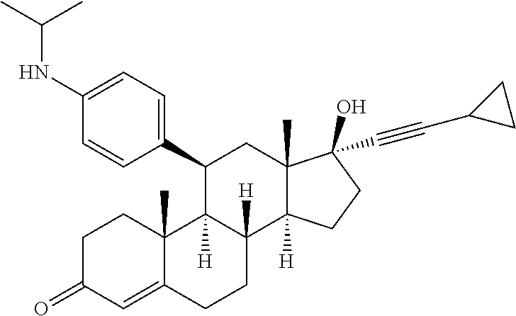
C1C(=O)C=C2C(C)(C1)C1([H])C([H])(CC2)C2([H])C(C)(CC1C1=CC=C(NC(C)C)C=C1)C(O)(C#CC1CC1)CC2
